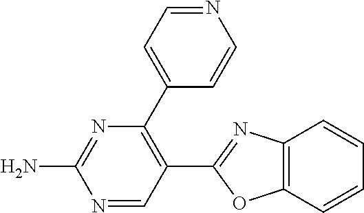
C1(C2=NC3=C(O2)C=CC=C3)=C(C2=CC=NC=C2)N=C(N)N=C1
